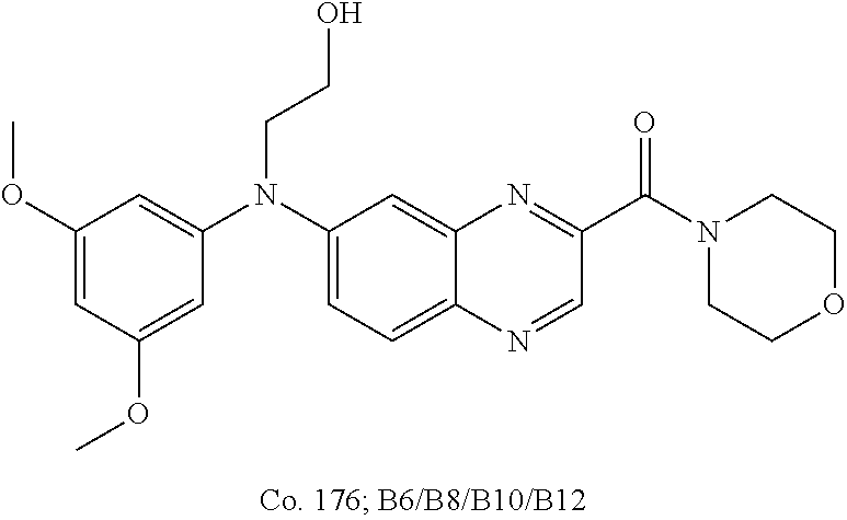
C1(OC)=CC(OC)=CC(N(C2=CC=C3C(=C2)N=C(C(N2CCOCC2)=O)C=N3)CCO)=C1
